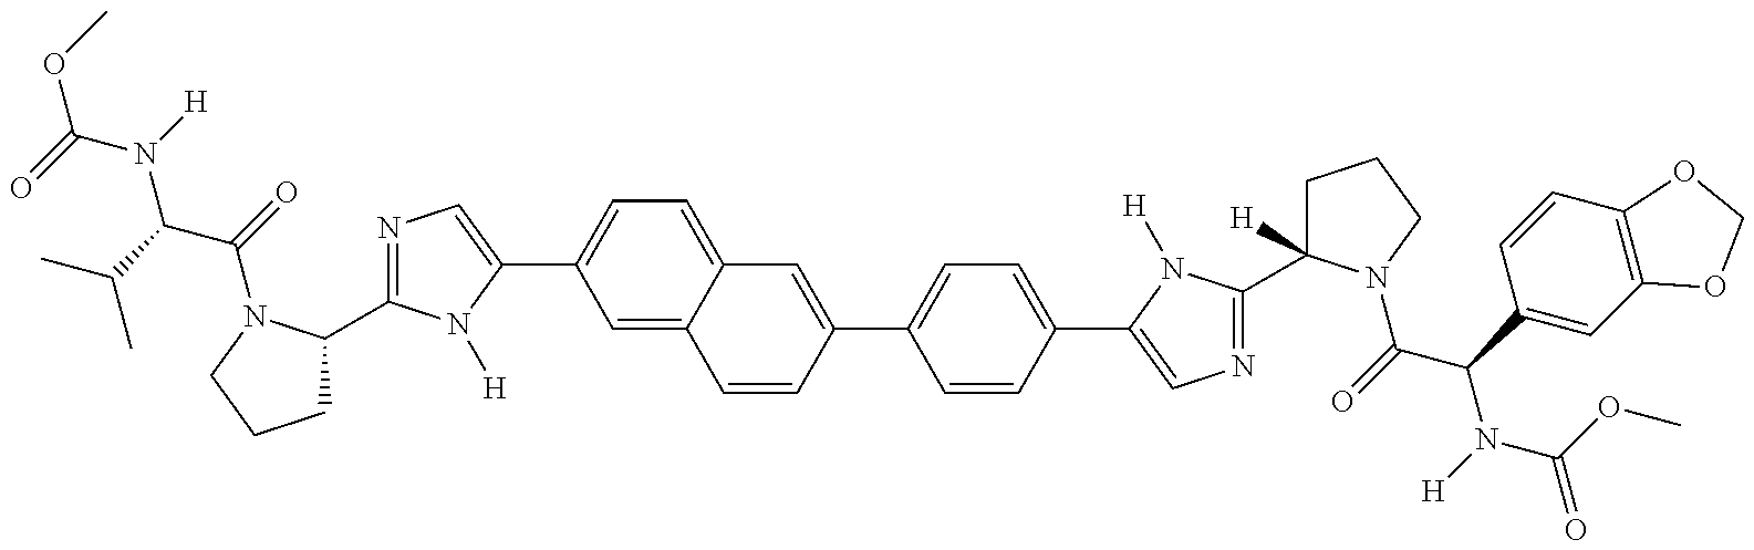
O(C(=O)N([H])C(C(C)C)C(=O)N1C(C2=NC=C(C3=CC=C4C(=C3)C=CC(C3=CC=C(C5=CN=C(C6([H])CCCN6C(=O)C(C6=CC7=C(C=C6)OCO7)N([H])C(=O)OC)N5[H])C=C3)=C4)N2[H])CCC1)C
